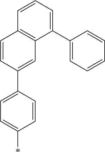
C1=CC(C2=CC3=C(C=C2)C=CC=C3C2=CC=CC=C2)=CC=C1*
